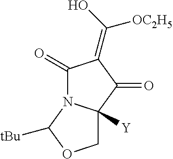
C1(=O)N2C([Y])(C(=O)C1=C([OC2H5])O)COC2[tBu]
